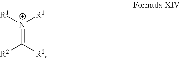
C(=[N+]([R1])[R1])([R2])[R2]
